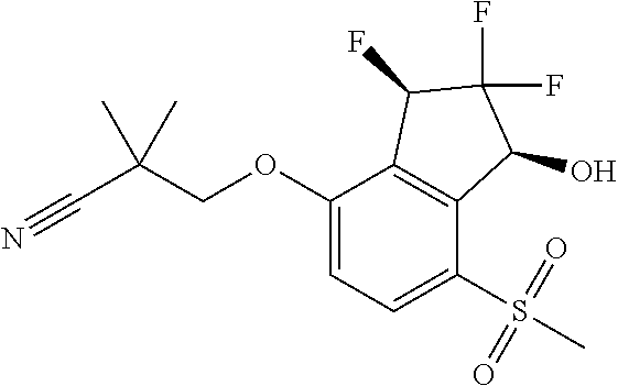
O(C1=CC=C(S(C)(=O)=O)C2=C1C(F)C(F)(F)C2O)CC(C#N)(C)C
